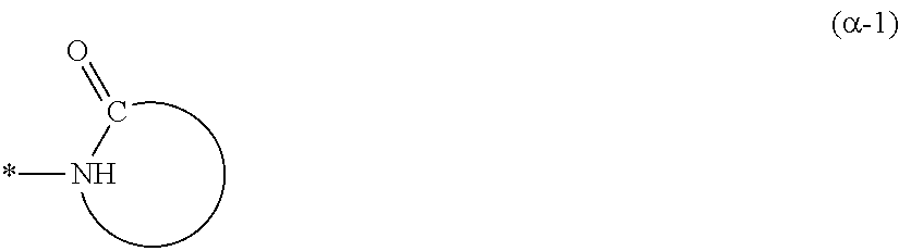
C(=O)N*
